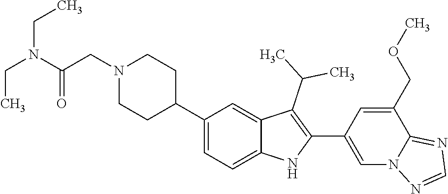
C1(C2CCN(CC(=O)N(CC)CC)CC2)=CC=C2C(=C1)C(C(C)C)=C(C1=CN3C(=NC=N3)C(COC)=C1)N2
